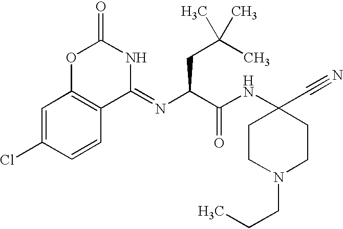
C1=C(Cl)C=CC2=C1OC(=O)NC2=NC(CC(C)(C)C)C(NC1(C#N)CCN(CCC)CC1)=O
